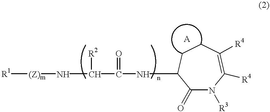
[R1][(Z)m]NC(C(NC1C(=O)N([R3])C([R4])=C([R4])CC1)=O)[R2]
